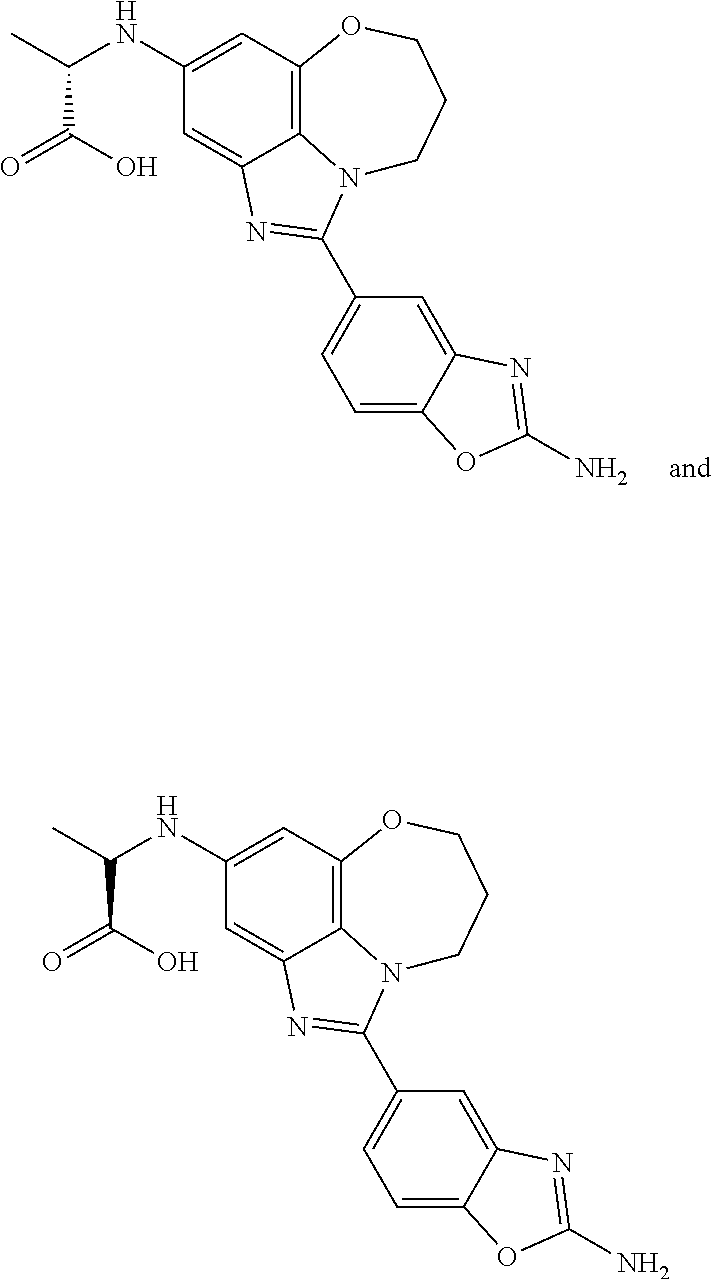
C1=C(NC(C)C(O)=O)C=C2C3=C1OCCCN3C(C1=CC=C3C(=C1)N=C(N)O3)=N2.C1=C(NC(C)C(O)=O)C=C2C3=C1OCCCN3C(C1=CC=C3C(=C1)N=C(N)O3)=N2
